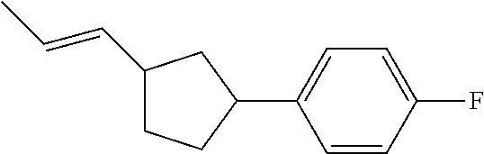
C1(C=CC)CCC(C2=CC=C(F)C=C2)C1
